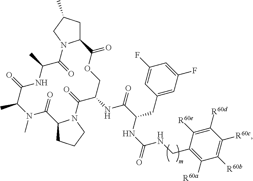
C1C(C)CN2C1C(=O)OCC(NC(=O)C(NC(=O)NCC1=C([R60a])C([R60b])=C([R60c])C([R60d])=C1[R60e])CC1=CC(F)=CC(F)=C1)C(=O)N1C(CCC1)C(=O)N(C)C(C)C(=O)NC(C)C2=O
